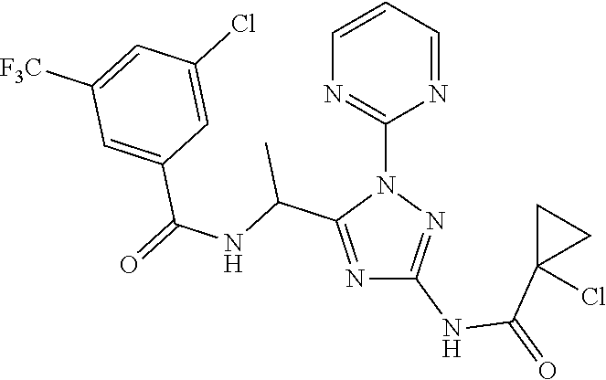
N1=C(C(NC(=O)C2=CC([F3C])=CC(Cl)=C2)C)N(C2=NC=CC=N2)N=C1NC(=O)C1(Cl)CC1
